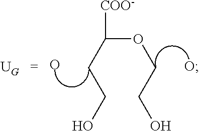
O(C(CCO)[COO-])CCO.O.O
